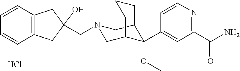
Cl.C1(C(N)=O)=NC=CC(C2(OC)C3CN(CC4(O)CC5=C(C=CC=C5)C4)CC2CCC3)=C1
